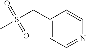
C1(CS(C)(=O)=O)=CC=NC=C1
